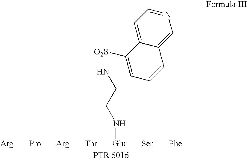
N(CCN[O2S]C1=CC=CC2=CN=CC=C12)[Glu]([Thr][Arg][Pro][Arg])[Ser][Phe]
